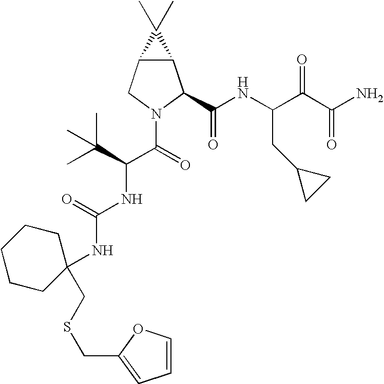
C12C(CN(C(=O)C(C(C)(C)C)NC(NC3(CSCC4=CC=CO4)CCCCC3)=O)C1C(NC(C(C(N)=O)=O)CC1CC1)=O)C2(C)C
